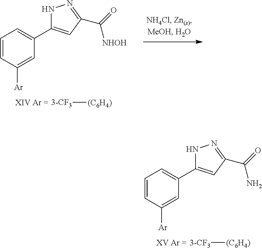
C1=CC([Ar])=CC(C2=CC(C(=O)N)=NN2)=C1.[3-CF3][(C6H4)].C1=CC([Ar])=CC(C2=CC(C(=O)[NHOH])=NN2)=C1.[3-CF3][(C6H4)]
